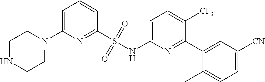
C1(S(NC2=CC=C([CF3])C(C3=CC([CN])=CC=C3C)=N2)(=O)=O)=NC(N2CCNCC2)=CC=C1
